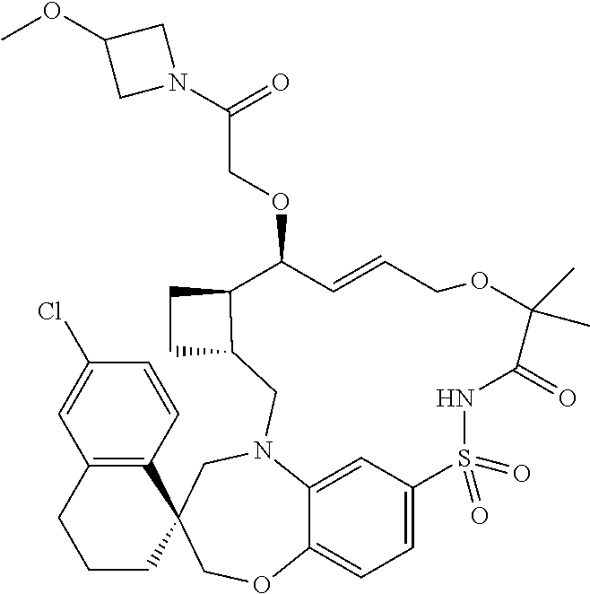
C1=C2C3=CC=C1S(=O)(=O)NC(=O)C(C)(C)OCC=CC(OCC(=O)N1CC(OC)C1)C1C(CN2CC2(CO3)C3=C(CCC2)C=C(Cl)C=C3)CC1
